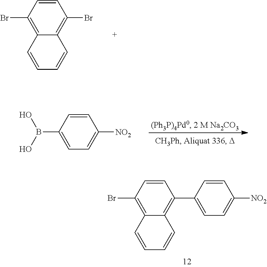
C1=CC(Br)=C2C(=C1Br)C=CC=C2.C1=CC(B(O)O)=CC=C1[NO2].C1=CC(Br)=C2C(=C1C1=CC=C([NO2])C=C1)C=CC=C2
